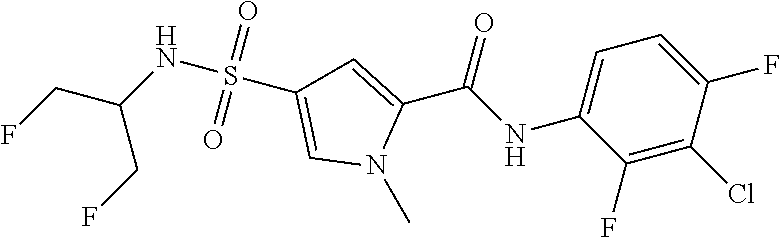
S(C1=CN(C)C(C(NC2=CC=C(F)C(Cl)=C2F)=O)=C1)(=O)(=O)NC(CF)CF
